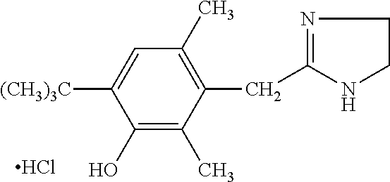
C1=C([(CH3)3C])C(O)=C(C)C(CC2=NCCN2)=C1C.Cl
